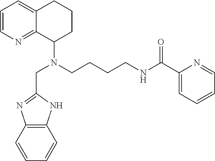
C1=CN=C2C(=C1)CCCC2N(CCCCNC(C1=CC=CC=N1)=O)CC1=NC2=C(N1)C=CC=C2
